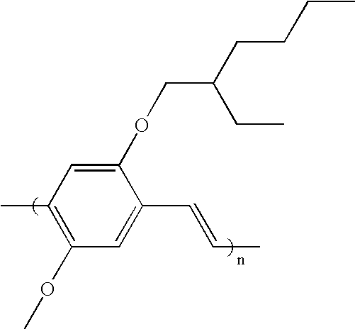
CC1=C(OC)C=C(C=CC)C(OCC(CCCC)CC)=C1
